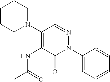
C1(N2CCCCC2)=C(NC(C)=O)C(=O)N(C2=CC=CC=C2)N=C1
